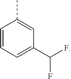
C1=CC(C)=CC(C(F)F)=C1
